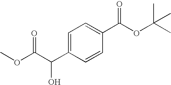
C1=C(C(C(OC)=O)O)C=CC(C(OC(C)(C)C)=O)=C1
